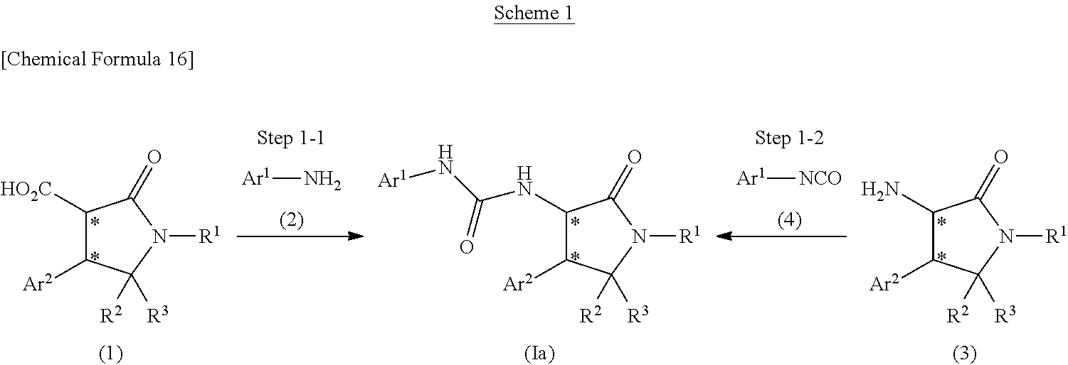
C1([HO2C])C([Ar2])C([R2])([R3])N([R1])C1=O.[Ar1]N.C1(NC(N[Ar1])=O)C([Ar2])C([R2])([R3])N([R1])C1=O.[Ar1][NCO].C1(N)C([Ar2])C([R2])([R3])N([R1])C1=O
